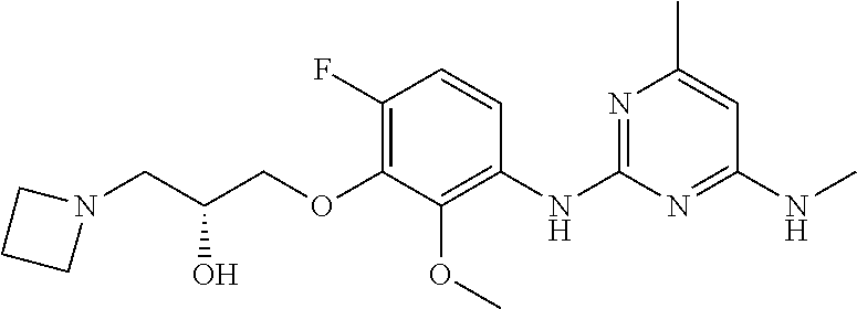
C1=CC(F)=C(OCC(CN2CCC2)O)C(OC)=C1NC1=NC(C)=CC(NC)=N1
